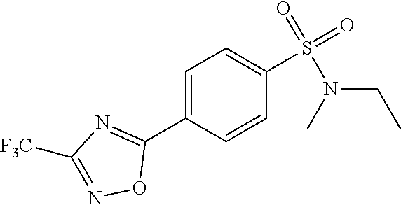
C1=CC(C2=NC([F3C])=NO2)=CC=C1S(=O)(=O)N(CC)C
